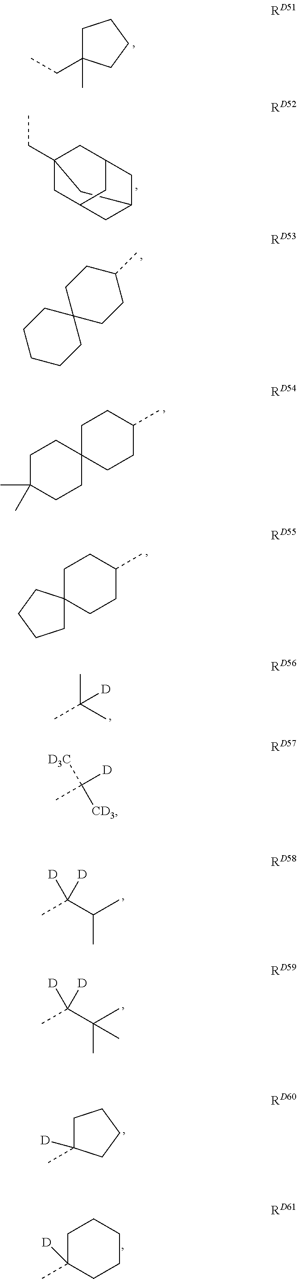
C1C(CC)(C)CCC1.CC(C)(C)[D].C(C)([CD3])([D])[D3C].C12(CC)CC3CC(CC(C1)C3)C2.C1CCCC2(C1)CCC(C)CC2.C1C(C)(C)CCC2(C1)CCC(C)CC2.C1C2(CCC(C)CC2)CCC1.CC(C(C)C)([D])[D].CC1([D])CCCC1.CC(C(C)(C)C)([D])[D].CC1([D])CCCCC1
